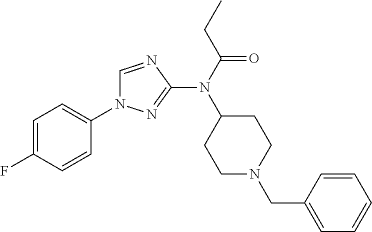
C1=NC(N(C(CC)=O)C2CCN(CC3=CC=CC=C3)CC2)=NN1C1=CC=C(F)C=C1
